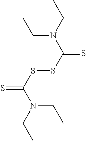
C(N(CC)C(SSC(N(CC)CC)=S)=S)C
